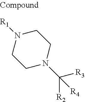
N1(C([R2])([R3])[R4])CCN([R1])CC1
